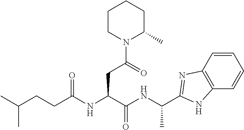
C(CC(NC(CCC(C)C)=O)C(NC(C1=NC2=C(C=CC=C2)N1)C)=O)(=O)N1CCCCC1C
